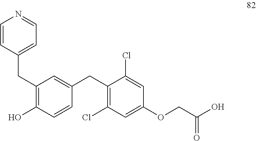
C1=CC(CC2=C(O)C=CC(CC3=C(Cl)C=C(OCC(O)=O)C=C3Cl)=C2)=CC=N1
